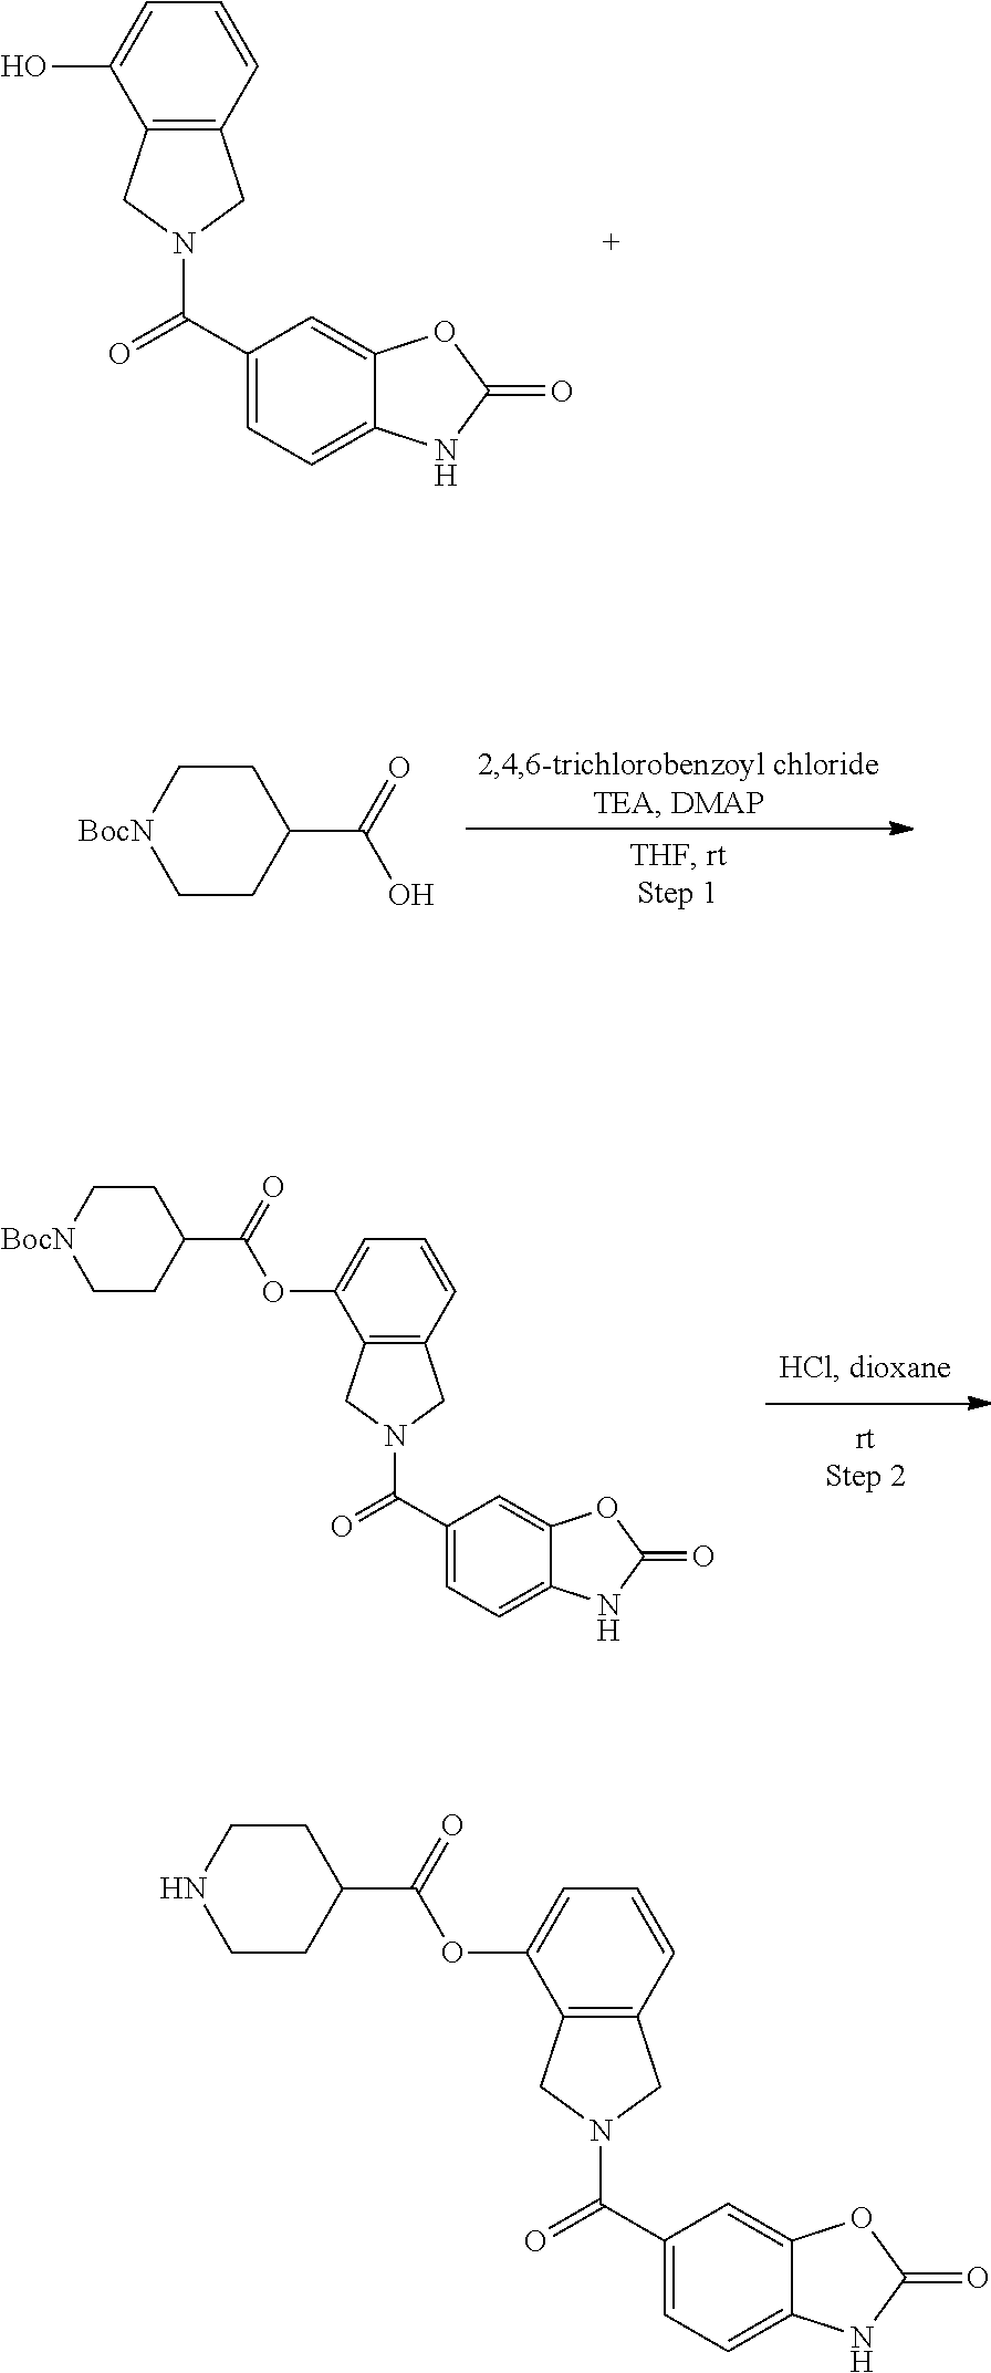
C1CC(C(=O)O)CC[BocN]1.C12=C(C=CC=C1OC(C1CC[BocN]CC1)=O)CN(C(C1=CC=C3C(=C1)OC(=O)N3)=O)C2.C12=C(C=CC=C1O)CN(C(C1=CC=C3C(=C1)OC(=O)N3)=O)C2.C12=C(C=CC=C1OC(C1CCNCC1)=O)CN(C(C1=CC=C3C(=C1)OC(=O)N3)=O)C2
